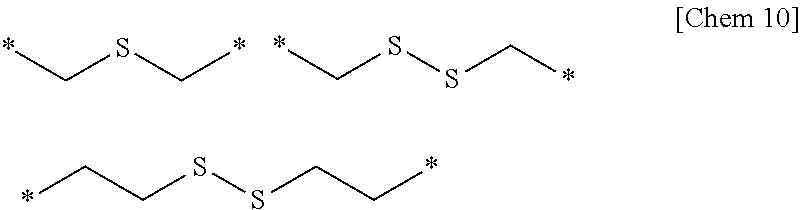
*CSC*.*CSSC*.*CCSSCC*
